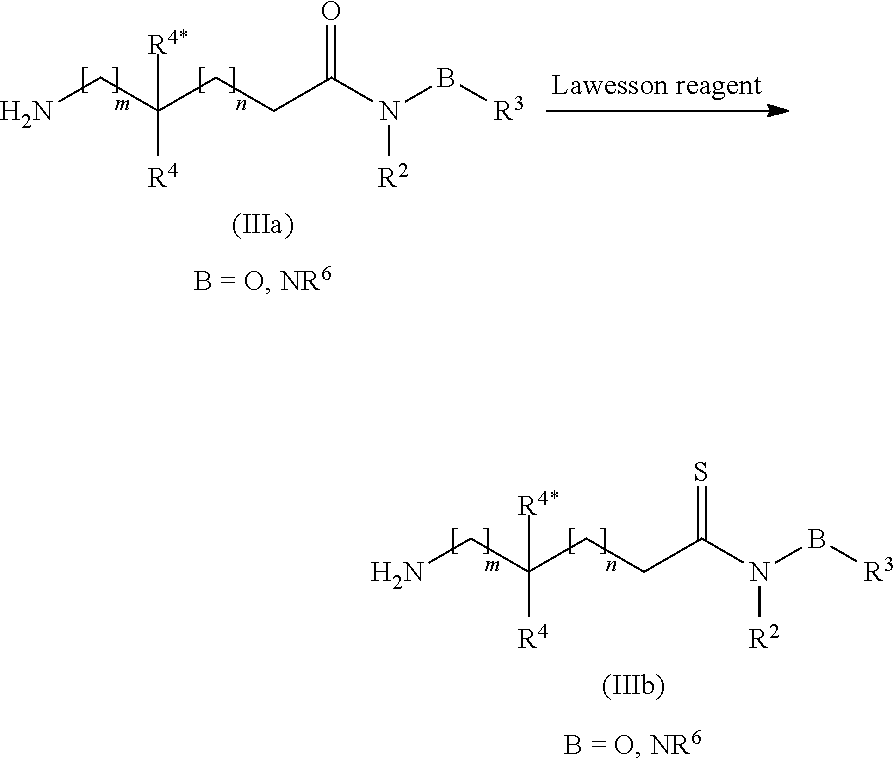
NCC(CCC(N(B[R3])[R2])=O)([R4*])[R4].NCC(CCC(N(B[R3])[R2])=S)([R4*])[R4]
